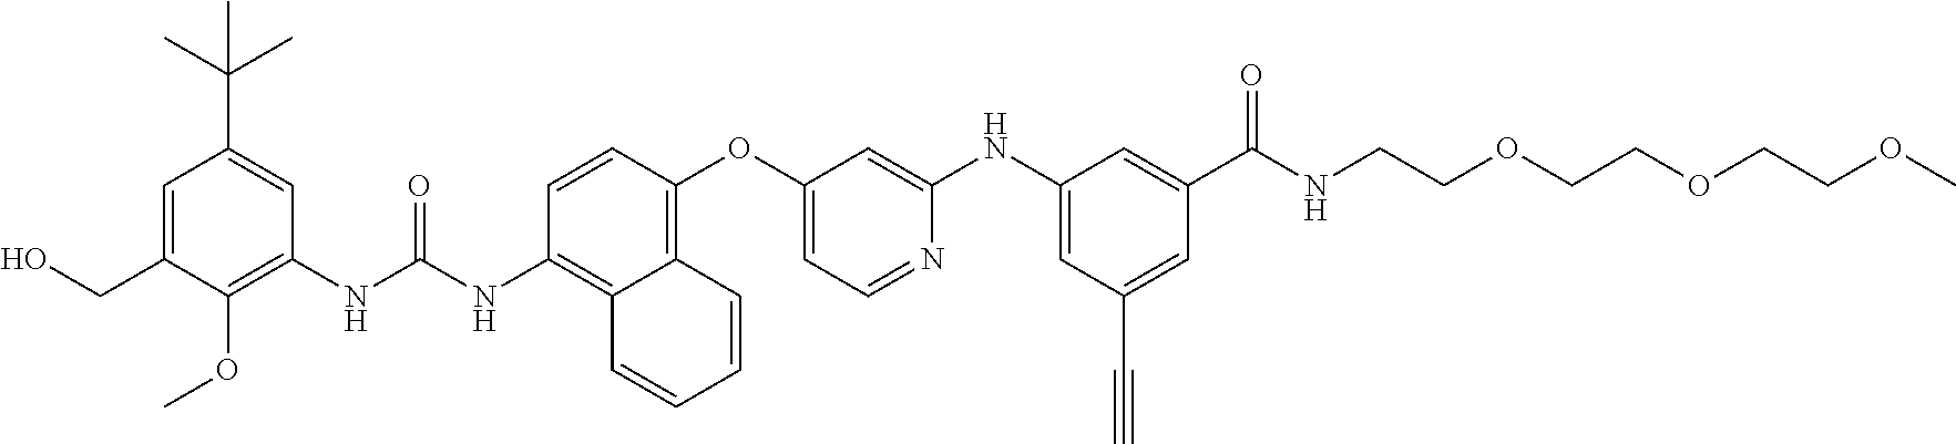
OCC1=CC(C(C)(C)C)=CC(NC(=O)NC2=C3C(=C(OC4=CC=NC(NC5=CC(C#C)=CC(C(=O)NCCOCCOCCOC)=C5)=C4)C=C2)C=CC=C3)=C1OC
